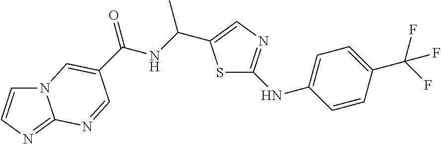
N12C=CN=C1N=CC(C(NC(C)C1=CN=C(NC3=CC=C(C(F)(F)F)C=C3)S1)=O)=C2
